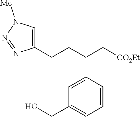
C1(CCC(C[CO2Et])C2=CC(CO)=C(C)C=C2)=CN([Me])N=N1
